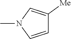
C1=CN(C)C=C1[Me]
